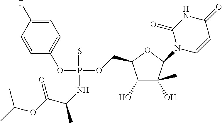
C1(O)C(O)(C)C(N2C=CC(=O)NC2=O)OC1COP(OC1=CC=C(F)C=C1)(=S)NC(C)C(OC(C)C)=O
